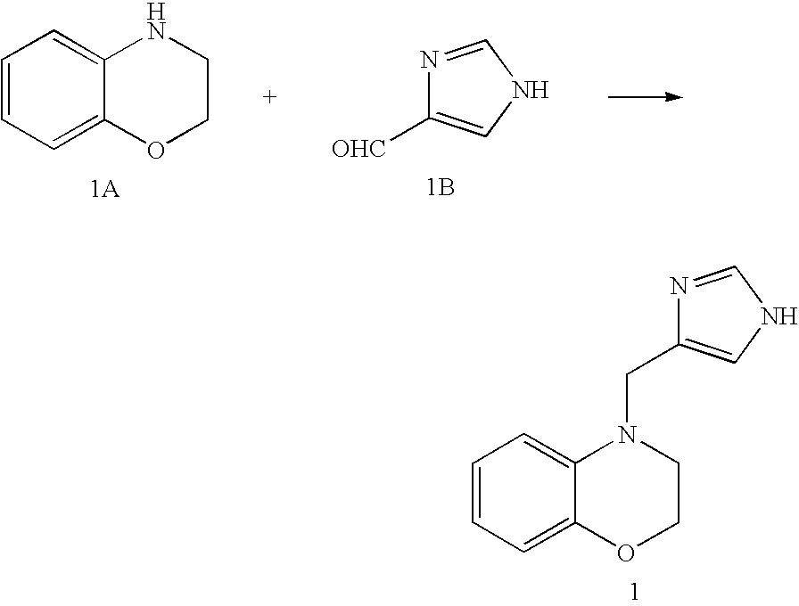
C1=CC=C2C(=C1)NCCO2.N1=CNC=C1[OHC].[1B].C1=CC=C2C(=C1)N(CC1=CNC=N1)CCO2
